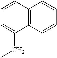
C12=C(C=CC=C1)C(CC)=CC=C2
